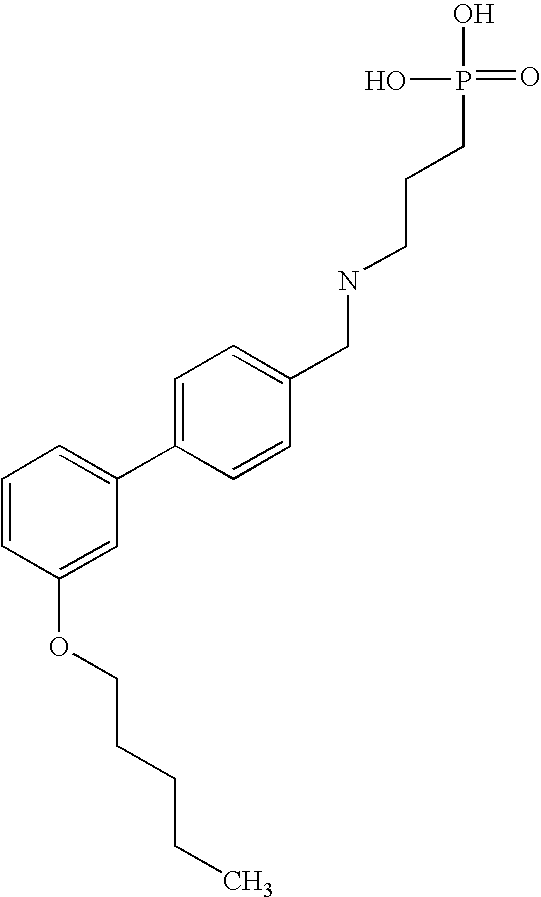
C1(C2=CC=CC(OCCCCC)=C2)=CC=C(CNCCCP(=O)(O)O)C=C1
